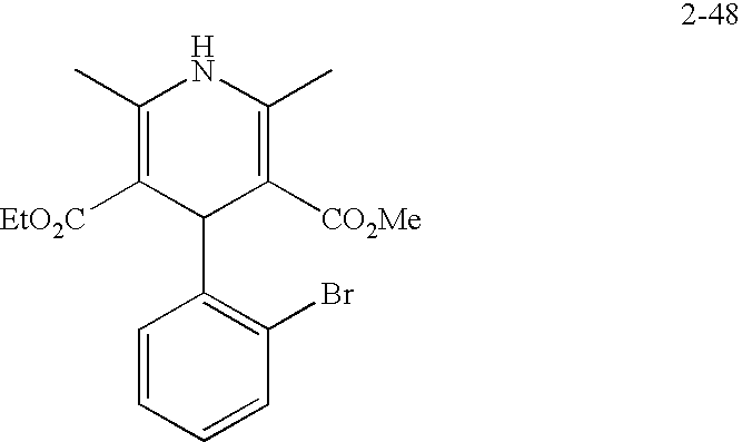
C1=CC=CC(Br)=C1C1C([CO2Me])=C(C)NC(C)=C1[EtO2C]
